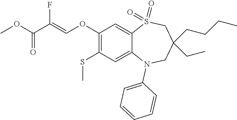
O(C(=O)C(F)=COC1=C(SC)C=C2C(=C1)S(=O)(=O)CC(CC)(CCCC)CN2C1=CC=CC=C1)C
